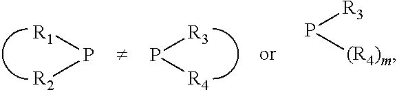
P([R2])[R1].P([R4])[R3].[R3]P[(R4)m]
